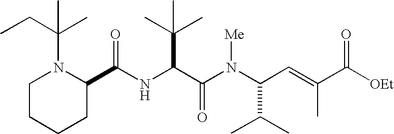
N(C(C(N(C(C(C)C)C=C(C)C([OEt])=O)[Me])=O)C(C)(C)C)C(C1N(C(C)(CC)C)CCCC1)=O
